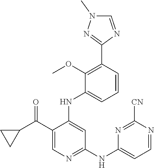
C1=CC(C2=NN(C)C=N2)=C(OC)C(NC2=CC(NC3=CC=NC([CN])=N3)=NC=C2C(=O)C2CC2)=C1
